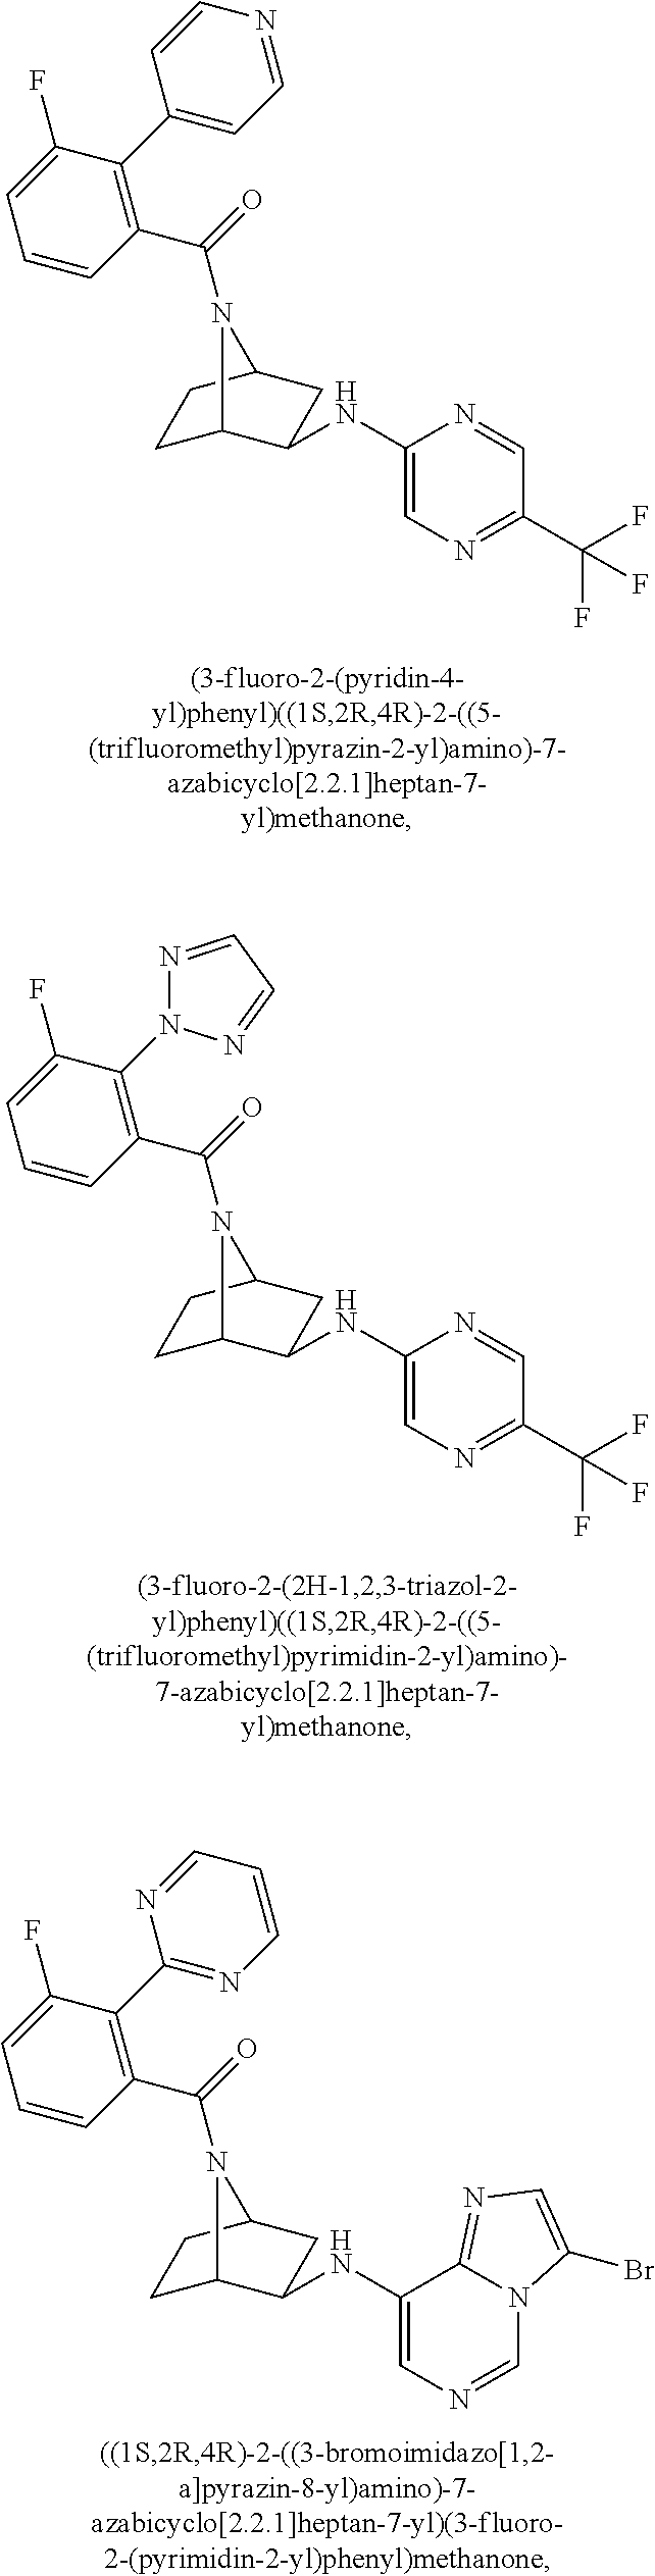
C(=O)(N1C2CCC1CC2NC1=CN=C(C(F)(F)F)C=N1)C1=C(C2=CC=NC=C2)C(F)=CC=C1.C(=O)(N1C2CCC1CC2NC1=CN=CN2C1=NC=C2Br)C1=C(C2=NC=CC=N2)C(F)=CC=C1.C(=O)(N1C2CCC1CC2NC1=CN=C(C(F)(F)F)C=N1)C1=C(N2N=CC=N2)C(F)=CC=C1
